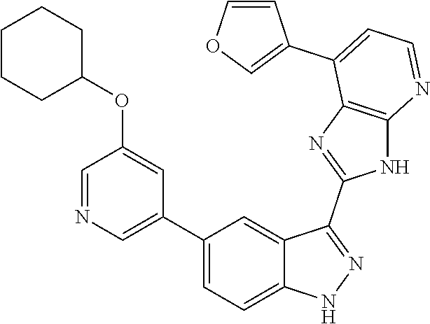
C1(C2=CC=C3C(=C2)C(C2=NC4=C(N2)N=CC=C4C2=COC=C2)=NN3)=CN=CC(OC2CCCCC2)=C1
